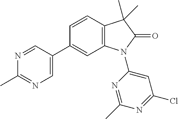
C1(C)=NC=C(C2=CC3=C(C=C2)C(C)(C)C(=O)N3C2=CC(Cl)=NC(C)=N2)C=N1
